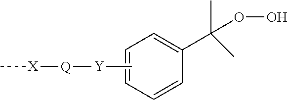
C1=CC(C(OO)(C)C)=CC=C1.C[X][Q][Y]C
